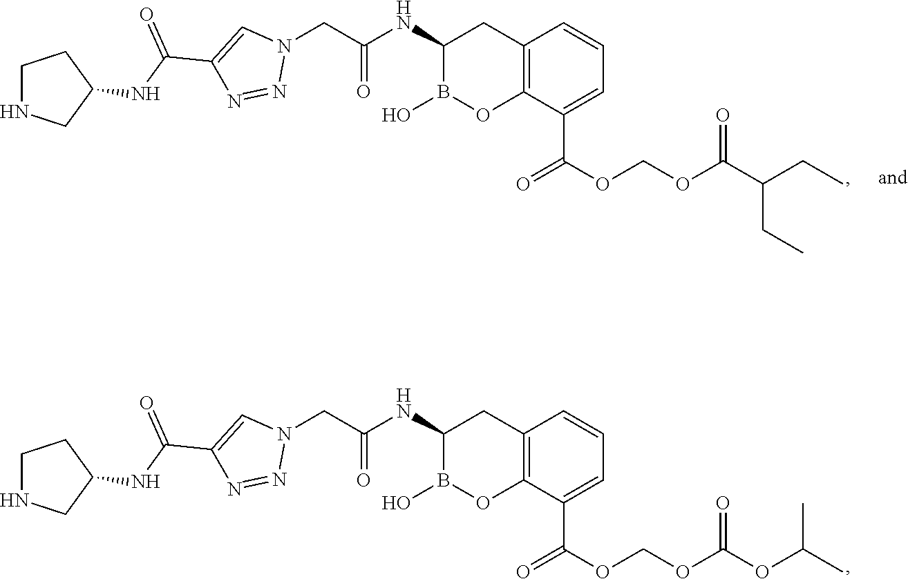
C12=C(C(C(=O)OCOC(OC(C)C)=O)=CC=C1)OB(O)C(NC(CN1C=C(C(NC3CNCC3)=O)N=N1)=O)C2.C12=C(C(C(=O)OCOC(C(CC)CC)=O)=CC=C1)OB(O)C(NC(CN1C=C(C(NC3CNCC3)=O)N=N1)=O)C2
